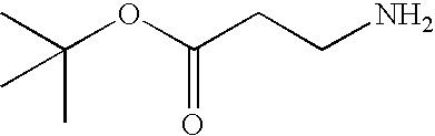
CC(OC(CCN)=O)(C)C
